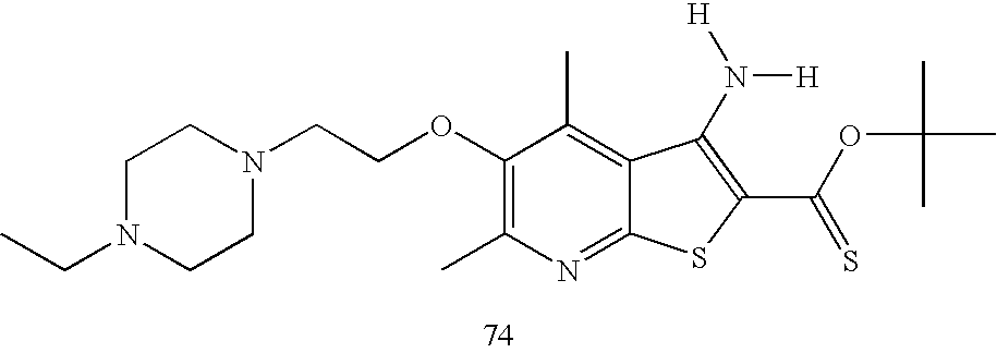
C1(OCCN2CCN(CC)CC2)=C(C)N=C2C(=C1C)C(N([H])[H])=C(C(OC(C)(C)C)=S)S2
